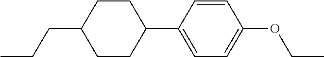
C(CC1CCC(C2=CC=C(OCC)C=C2)CC1)C
